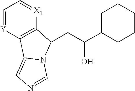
C1=[Y]C2=C([X1]=C1)C(CC(C1CCCCC1)O)N1C2=CN=C1
